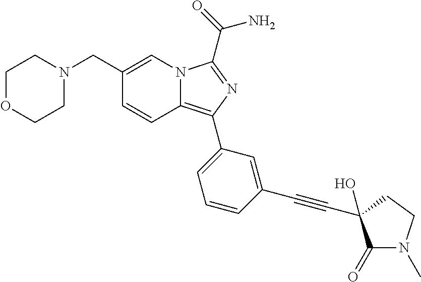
C12=C(C3=CC=CC(C#CC4(O)C(=O)N(C)CC4)=C3)N=C(C(=O)N)N1C=C(CN1CCOCC1)C=C2
